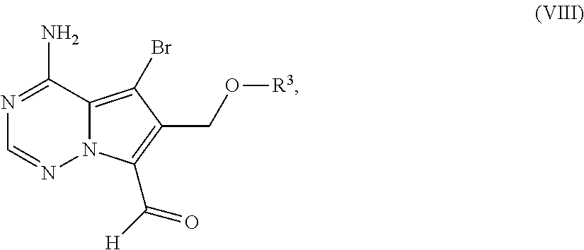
C1(N)=NC=NN2C1=C(Br)C(CO[R3])=C2C([H])=O
